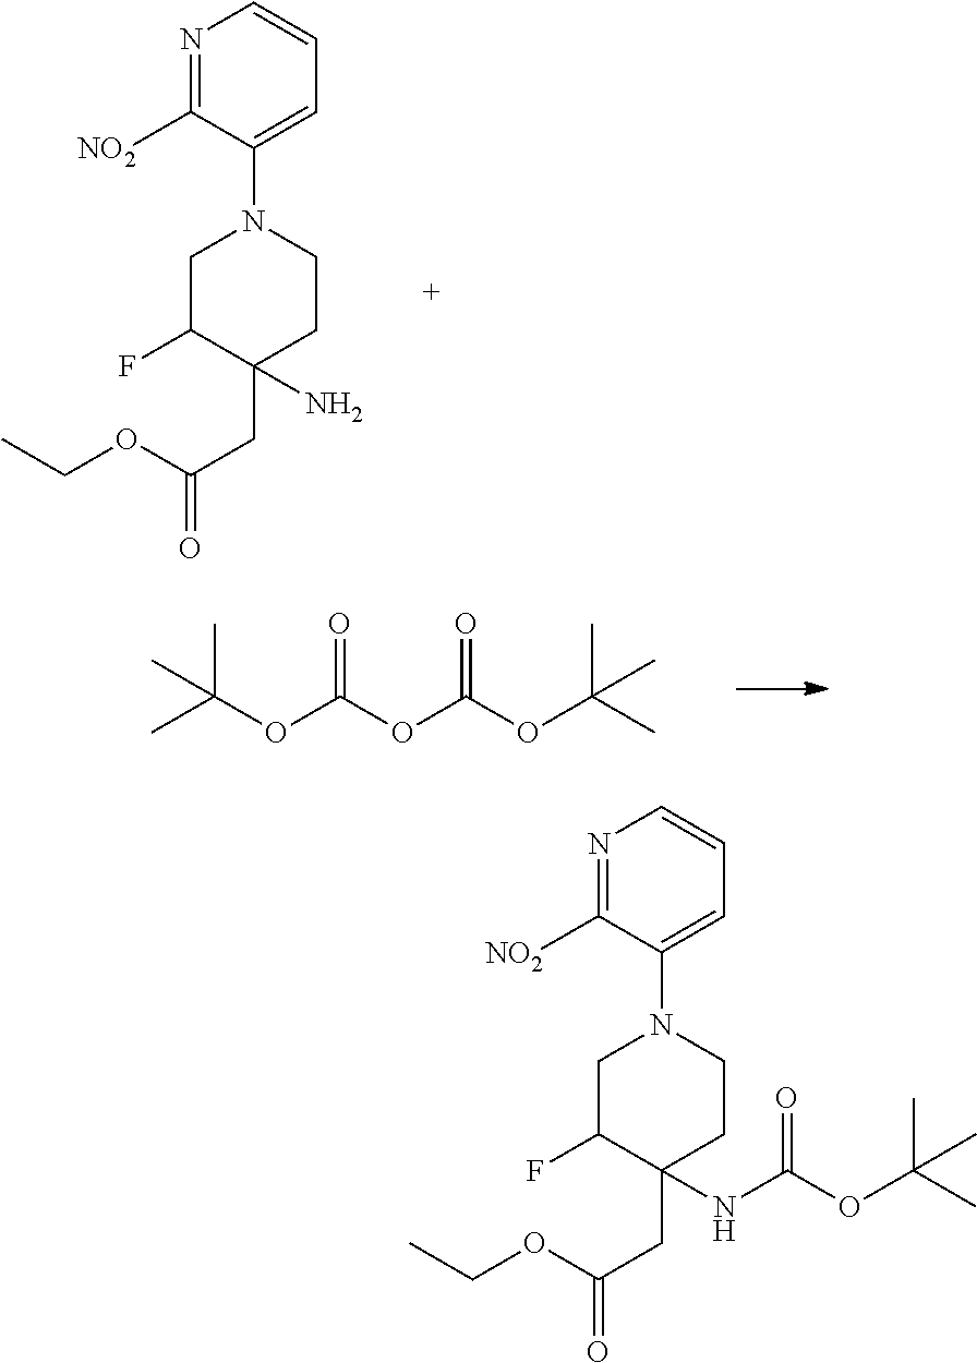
N1=C([NO2])C(N2CC(F)C(CC(OCC)=O)(N)CC2)=CC=C1.CC(OC(OC(OC(C)(C)C)=O)=O)(C)C.N1=C([NO2])C(N2CC(F)C(CC(OCC)=O)(NC(OC(C)(C)C)=O)CC2)=CC=C1
